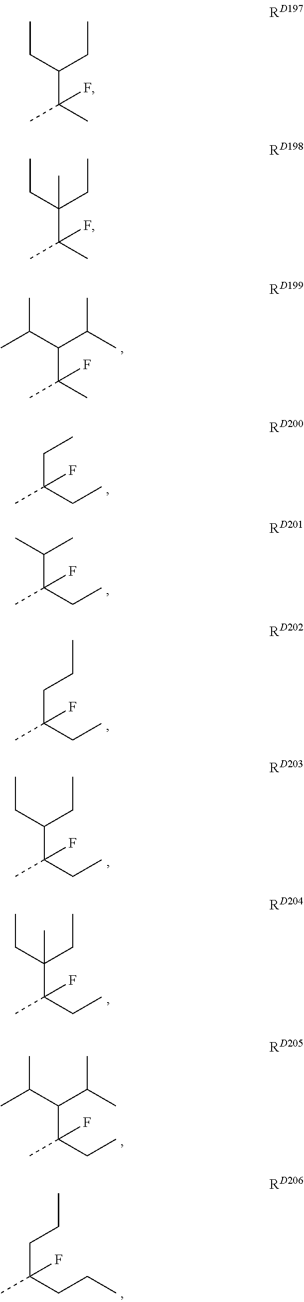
CC(C(C(C)C)C(C)C)(C)F.CC(CC)(CC)F.CC(C(C)C)(CC)F.CC(CCC)(CC)F.CC(C(CC)CC)(CC)F.CC(C(CC)(CC)C)(CC)F.CC(C(C(C)C)C(C)C)(CC)F.CC(CCC)(CCC)F.CC(C(CC)CC)(C)F.CC(C(CC)(CC)C)(C)F
